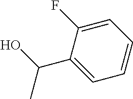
C1=C(F)C(C(O)C)=CC=C1
